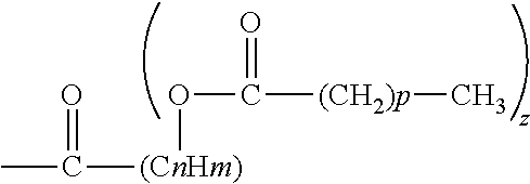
CC(=O)[(CnHm)]OC(=O)[(CH2)p]C
